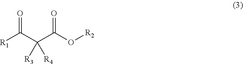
[R1]C(C(C(=O)O[R2])([R3])[R4])=O
